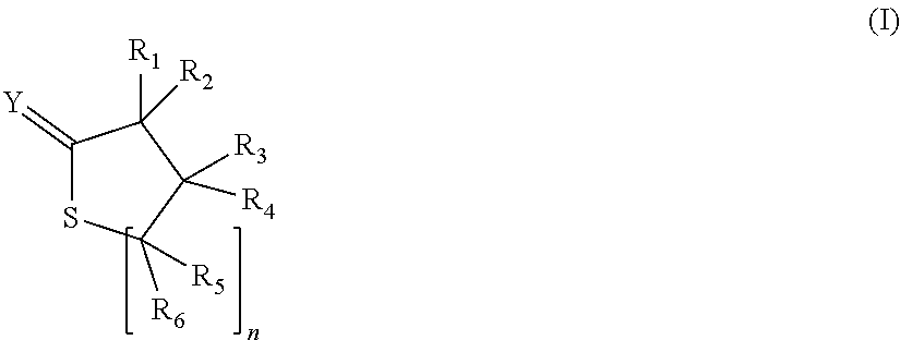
C1(=[Y])SC([R6])([R5])C([R3])([R4])C1([R1])[R2]
